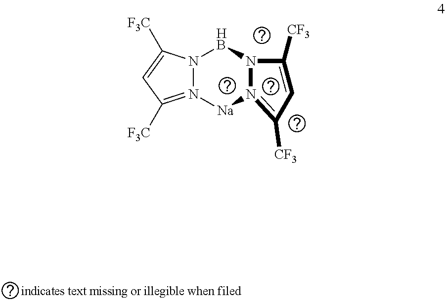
N12=C([F3C])C=C([F3C])N1[HB]N1N(=C([CF3])C=C1[CF3])[Na]2
